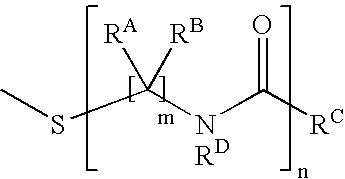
CSC([RA])([RB])[NRD]C([RC])=O
